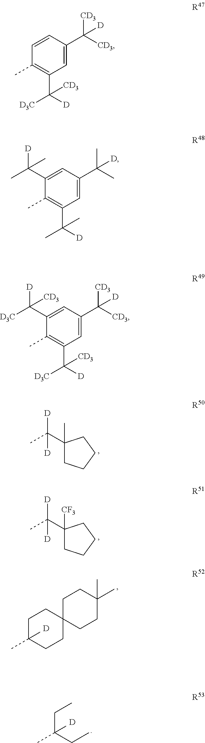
C1(C(C)([D])[D])(C)CCCC1.C1(C(C)([D])[D])([CF3])CCCC1.C1C(C)(C)CCC2(C1)CCC(C)(C)CC2.[D].C(C(CC)(C)C)C.[D].C1=CC(C([CD3])([CD3])[D])=CC(C([D])([D3C])[CD3])=C1C.C1(C(C)([D])C)=CC(C(C)(C)[D])=CC(C([D])(C)C)=C1C.C1(C([D3C])([D])[CD3])=CC(C([CD3])([CD3])[D])=CC(C([D])([D3C])[CD3])=C1C
